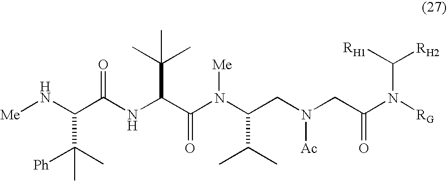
C(NC(C(N(C(CN(CC(N([RG])C([RH2])[RH1])=O)[Ac])C(C)C)[Me])=O)C(C)(C)C)(=O)C(C(C)([Ph])C)N[Me]
